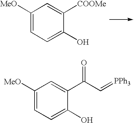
C1([MeO])=CC=C(O)C([COOMe])=C1.C1([MeO])=CC=C(O)C(C(C=[PPh3])=O)=C1
